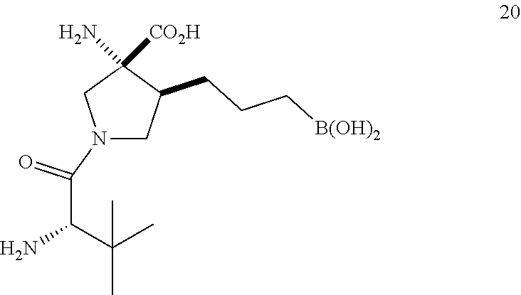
N1(C(C(N)C(C)(C)C)=O)CC(CCC[B(OH)2])C([CO2H])(N)C1
